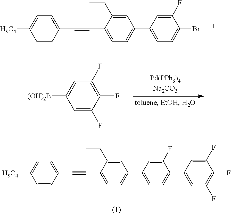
C1=C(F)C(F)=C(F)C=C1[(OH)2B].C1=C(CC)C(C#CC2=CC=C([H9C4])C=C2)=CC=C1C1=CC=C(Br)C(F)=C1.C1=C(CC)C(C#CC2=CC=C([H9C4])C=C2)=CC=C1C1=CC=C(C2=CC(F)=C(F)C(F)=C2)C(F)=C1
